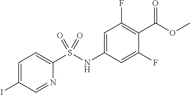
COC(=O)C1=C(F)C=C(NS(C2=CC=C(I)C=N2)(=O)=O)C=C1F
